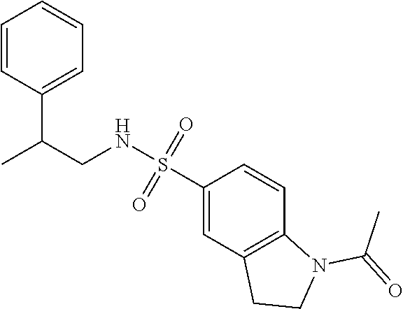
C1=CC(C(C)CNS(C2=CC3=C(C=C2)N(C(=O)C)CC3)(=O)=O)=CC=C1
